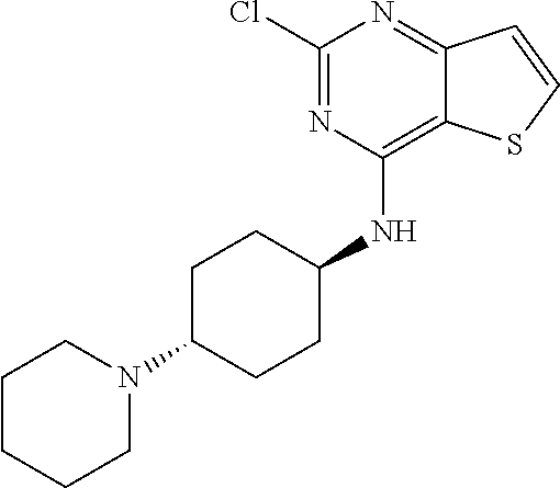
C1(Cl)=NC(NC2CCC(N3CCCCC3)CC2)=C2C(=N1)C=CS2
